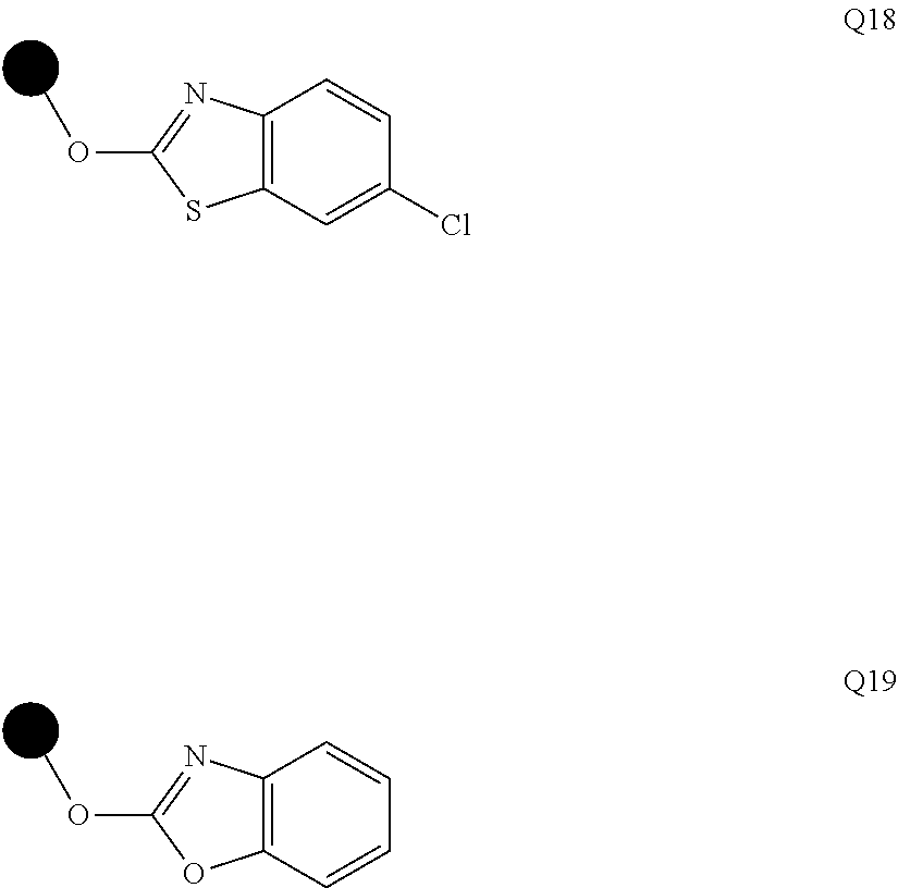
C1(OC)=NC2=C(S1)C=C(Cl)C=C2.C1(OC)=NC2=C(O1)C=CC=C2
